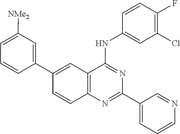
C1(C2=CC([NMe2])=CC=C2)=CC2=C(C=C1)N=C(C1=CC=CN=C1)N=C2NC1=CC(Cl)=C(F)C=C1
